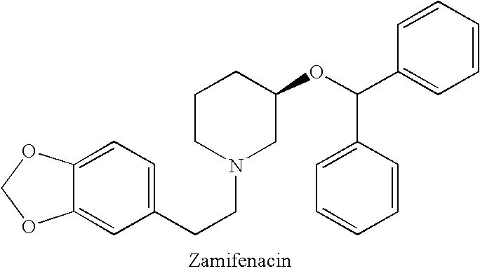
C1=C2C(=CC(CCN3CC(OC(C4=CC=CC=C4)C4=CC=CC=C4)CCC3)=C1)OCO2
